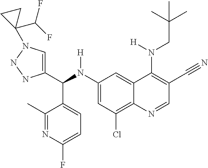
C1(N(C(C2=CN(C3(C(F)F)CC3)NN2)C2=CC=C(F)N=C2C)[H])=CC(Cl)=C2C(=C1)C(N(CC(C)(C)C)[H])=C(C#N)C=N2
